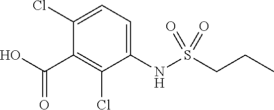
C1(Cl)=CC=C(NS(CCC)(=O)=O)C(Cl)=C1C(O)=O
